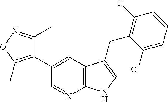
C1(C2=C(C)ON=C2C)=CC2=C(N=C1)NC=C2CC1=C(F)C=CC=C1Cl
